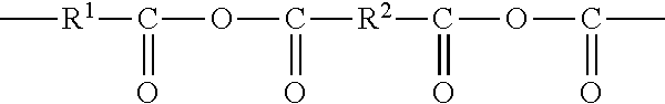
C[R1]C(OC([R2]C(OC(C)=O)=O)=O)=O
